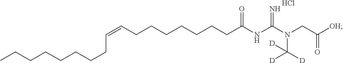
C(=CCCCCCCCC(NC(N(CC([OH])=O)C([D])([D])[D])=N)=O)CCCCCCCC.Cl
